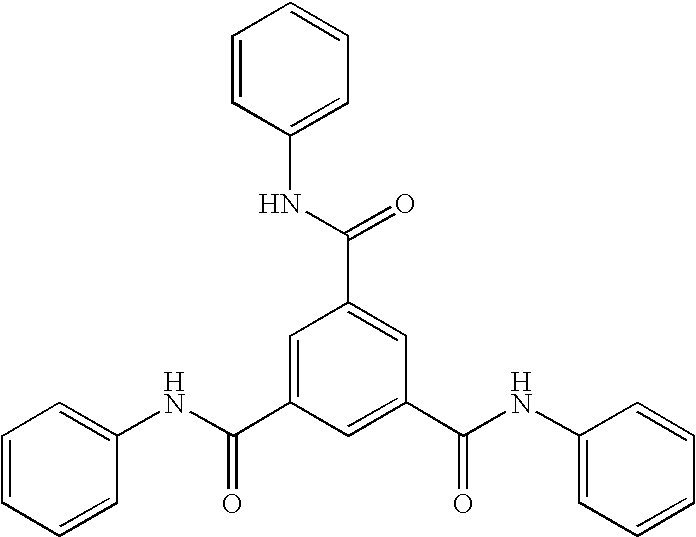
C1=CC=CC(NC(C2=CC(C(NC3=CC=CC=C3)=O)=CC(C(NC3=CC=CC=C3)=O)=C2)=O)=C1
